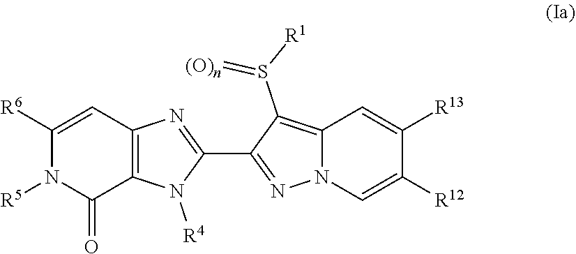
N1=C(C2=NC3=C(N2[R4])C(=O)N([R5])C([R6])=C3)C(S(=[(O)n])[R1])=C2N1C=C([R12])C([R13])=C2
